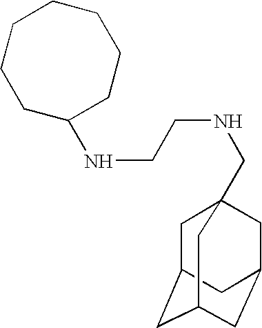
C1C2CC3CC(CC1(CNCCNC1CCCCCCC1)C3)C2
